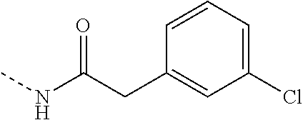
C1(Cl)=CC=CC(CC(NC)=O)=C1
